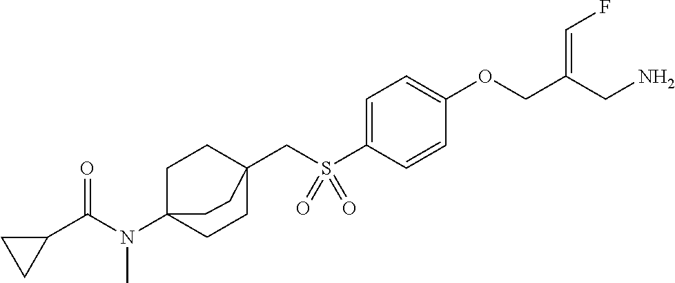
C1=C(S(CC23CCC(N(C(C4CC4)=O)C)(CC2)CC3)(=O)=O)C=CC(OCC(CN)=CF)=C1
